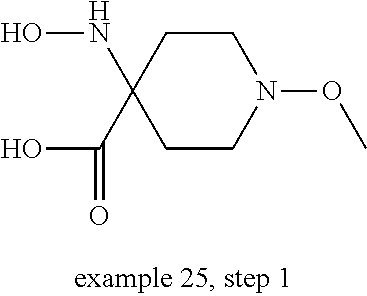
ONC1(C(=O)O)CCN(OC)CC1
